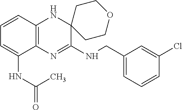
C1=CC2=C(C(NC(=O)C)=C1)N=C(NCC1=CC=CC(Cl)=C1)C1(N2)CCOCC1
